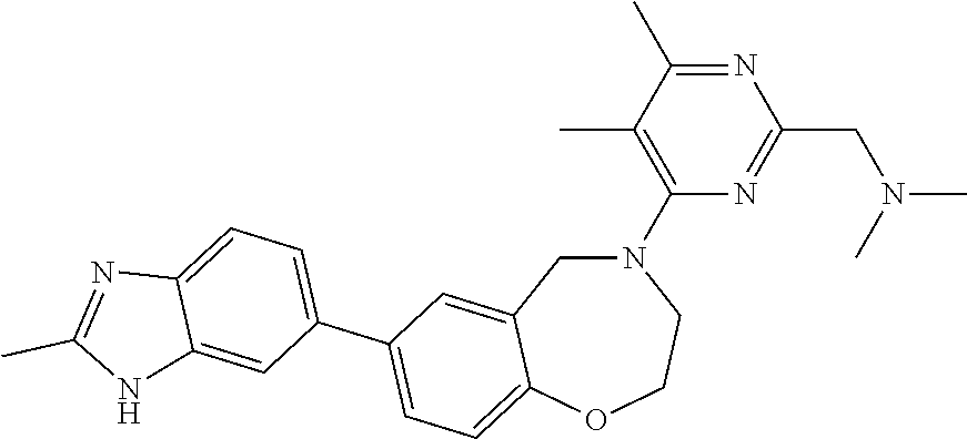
N1=C(C)C(C)=C(N2CC3=CC(C4=CC=C5C(=C4)NC(C)=N5)=CC=C3OCC2)N=C1CN(C)C
